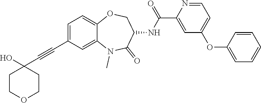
C1=C(C#CC2(O)CCOCC2)C=C2C(=C1)OCC(NC(C1=CC(OC3=CC=CC=C3)=CC=N1)=O)C(=O)N2C
